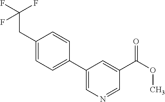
C1(CC(F)(F)F)=CC=C(C2=CN=CC(C(=O)OC)=C2)C=C1
